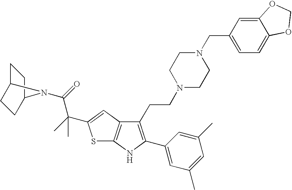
C12=C(C=C(C(C)(C(=O)N3C4CCC3CC4)C)S1)C(CCN1CCN(CC3=CC=C4C(=C3)OCO4)CC1)=C(C1=CC(C)=CC(C)=C1)N2
